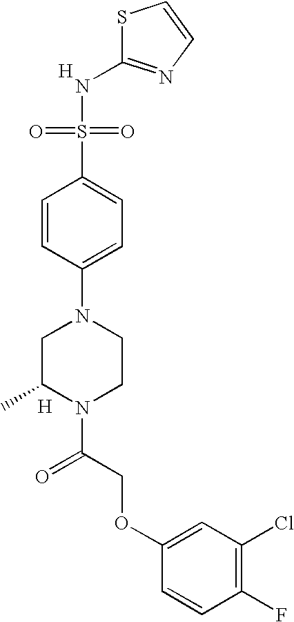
[H].S1C(NS(=O)(=O)C2=CC=C(N3CC(C)N(C(COC4=CC(Cl)=C(F)C=C4)=O)CC3)C=C2)=NC=C1.[H]
